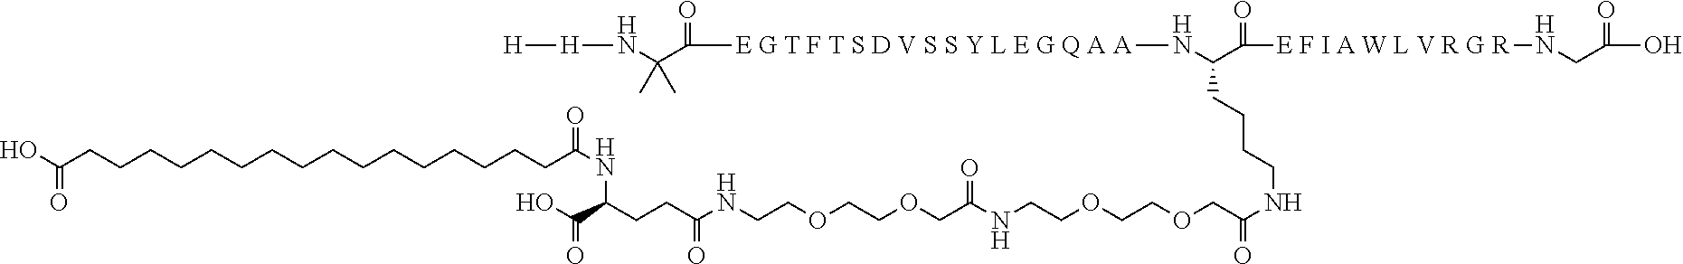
OC(CCCCCCCCCCCCCCCCC(NC(CCC(NCCOCCOCC(NCCOCCOCC(NCCCCC(N[E G T F T S D V S S Y L E G Q A A]C(=O)C(N[H][H])(C)C)C(=O)[E F I A W L V R G R]NCC(=O)O)=O)=O)=O)C(O)=O)=O)=O
